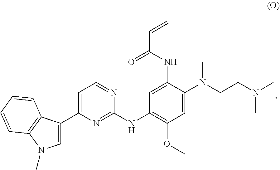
C1=C(C2=CC=NC(NC3=C(OC)C=C(N(CCN(C)C)C)C(NC(C=C)=O)=C3)=N2)C2=C(N1C)C=CC=C2
